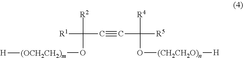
[R1]C(O[(OCH2CH2)m][H])([R2])C#CC(O[(CH2CH2O)n][H])([R4])[R5]
